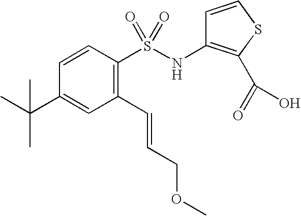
C1=CC(S(NC2=C(C(=O)O)SC=C2)(=O)=O)=C(C=CCOC)C=C1C(C)(C)C
